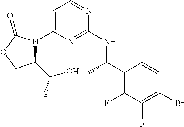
C1=C(N2C(C(C)O)COC2=O)N=C(NC(C2=C(F)C(F)=C(Br)C=C2)C)N=C1
